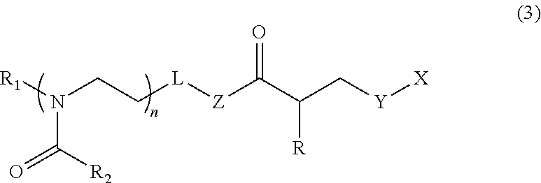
[R1]N(CC[L][Z]C(C(C[Y][X])[R])=O)C([R2])=O
